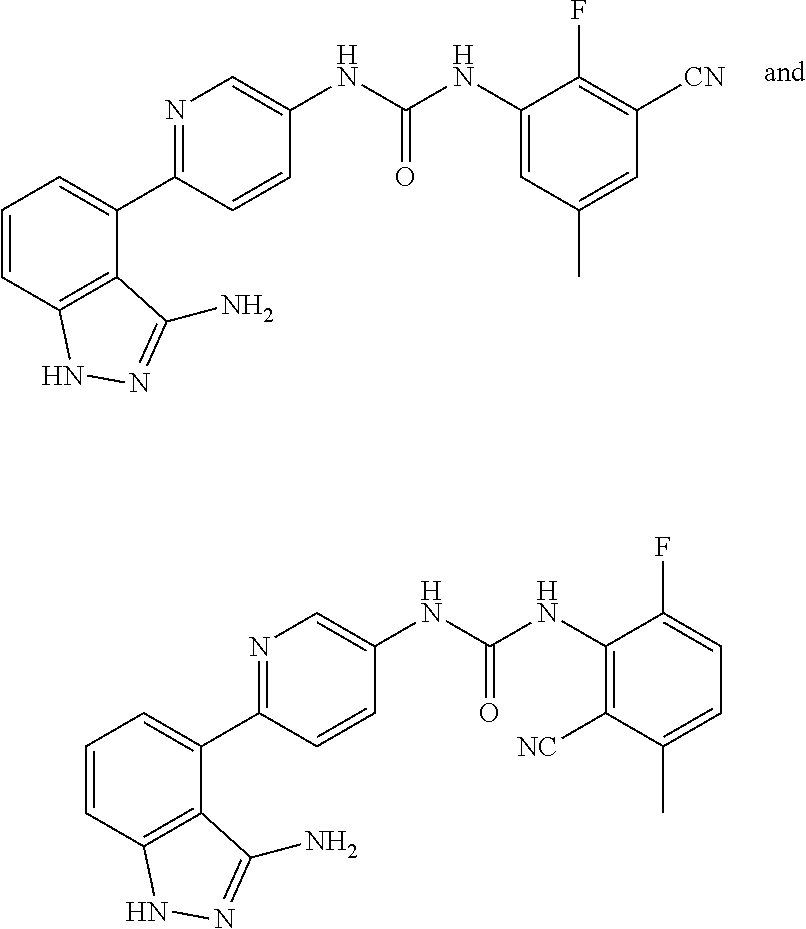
N1=C(C2=CC=CC3=C2C(N)=NN3)C=CC(NC(NC2=C([NC])C(C)=CC=C2F)=O)=C1.N1=C(C2=CC=CC3=C2C(N)=NN3)C=CC(NC(NC2=CC(C)=CC([CN])=C2F)=O)=C1
